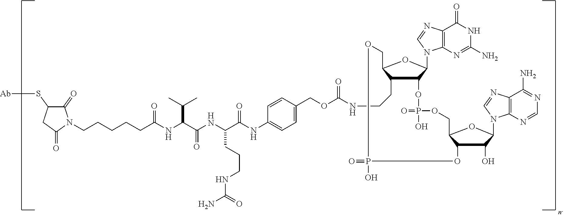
C1(=O)N(CCCCCC(=O)NC(C(=O)NC(C(NC2=CC=C(COC(=O)NCCC3C4C(N5C6=C(C(=O)NC(N)=N6)N=C5)OC3COP(=O)(O)OC3C(O)C(N5C6=C(C(N)=NC=N6)N=C5)OC3COP(=O)(O)O4)C=C2)=O)CCCNC(N)=O)C(C)C)C(=O)CC1S[Ab]
